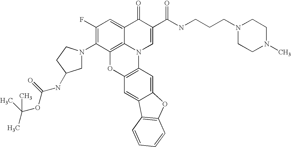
C1(F)=C(N2CC(NC(OC(C)(C)C)=O)CC2)C2=C3C(=C1)C(=O)C(C(NCCCN1CCN(C)CC1)=O)=CN3C1=C(O2)C=C2C(=C1)OC1=C2C=CC=C1
